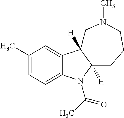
C1(C)=CC=C2C(=C1)C1([H])C([H])(CCCN(C)C1)N2C(C)=O
